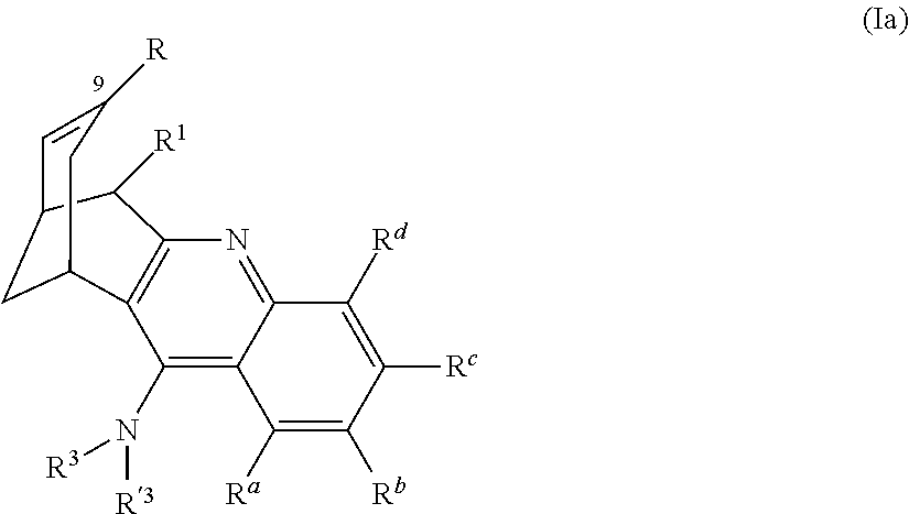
C1=C([R])CC2CC1C([R1])C1=C2C(N([R3])[R3])=C2C(=N1)C([Rd])=C([Rc])C([Rb])=C2[Ra]
